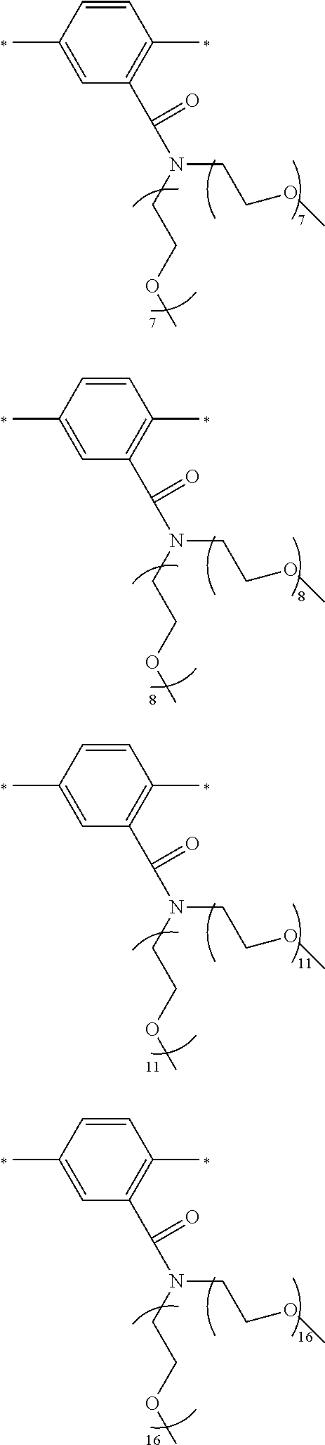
C1=C(C)C=CC(C)=C1C(N(CCOC)CCOC)=O.C1=C(C)C=CC(C)=C1C(N(CCOC)CCOC)=O.C1=C(C)C=CC(C)=C1C(N(CCOC)CCOC)=O.C1=C(C)C=CC(C)=C1C(N(CCOC)CCOC)=O
